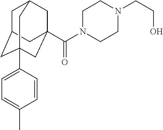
C1C2CC3(C4=CC=C(C)C=C4)CC(C(N4CCN(CCO)CC4)=O)(CC1C3)C2
